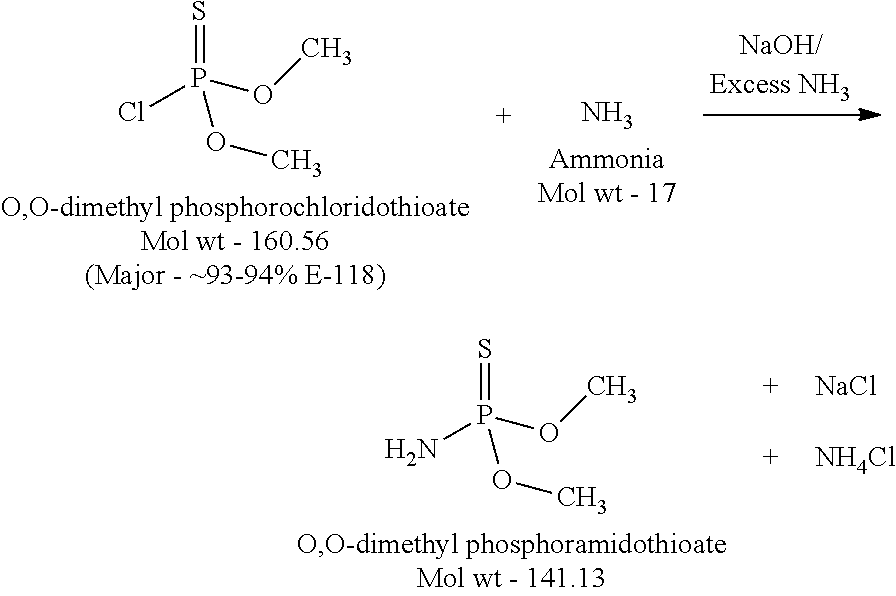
NP(OC)(=S)OC.[NaCl].[NH4Cl].ClP(OC)(=S)OC.N
